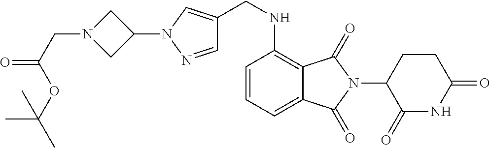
C1=NN(C2CN(CC(OC(C)(C)C)=O)C2)C=C1CNC1=C2C(=CC=C1)C(=O)N(C1C(=O)NC(=O)CC1)C2=O
